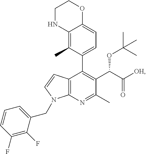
C12=C(N=C(C)C(C(C(=O)[OH])OC(C)(C)C)=C1C1=CC=C3C(=C1C)NCCO3)N(CC1=CC=CC(F)=C1F)C=C2
